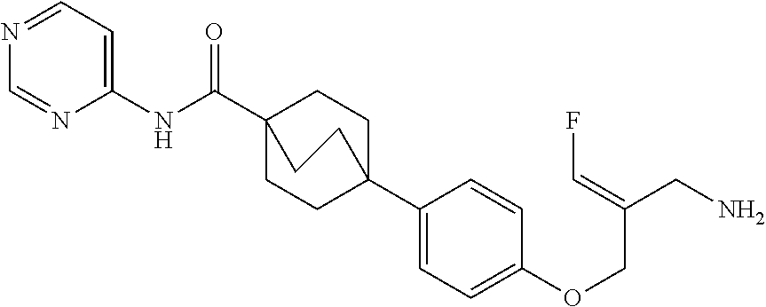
N(C(C12CCC(C3=CC=C(OCC(CN)=CF)C=C3)(CC1)CC2)=O)C1=CC=NC=N1
